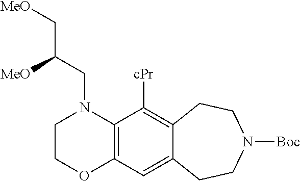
C(CN1CCOC2=C1C([cPr])=C1C(=C2)CCN([Boc])CC1)(C[MeO])[MeO]
